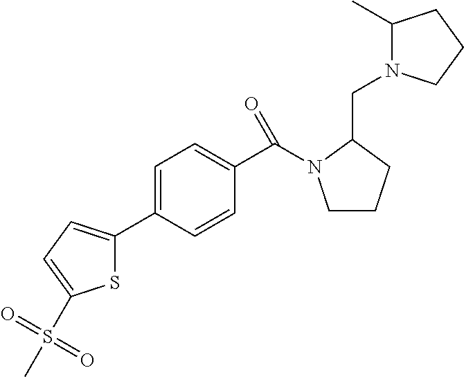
S1C(C2=CC=C(C(N3CCCC3CN3C(C)CCC3)=O)C=C2)=CC=C1S(=O)(=O)C
